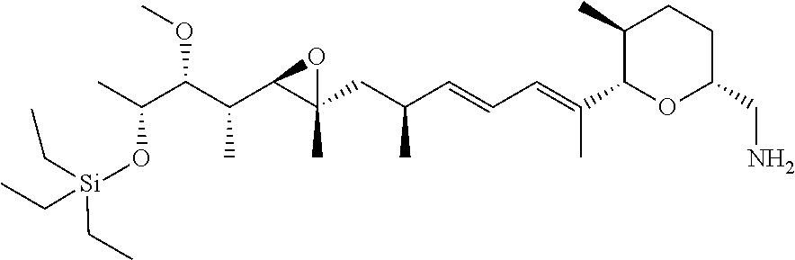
CC(C(C(C1C(CC(C=CC=C(C)C2OC(CN)CCC2C)C)(C)O1)C)OC)O[Si](CC)(CC)CC
